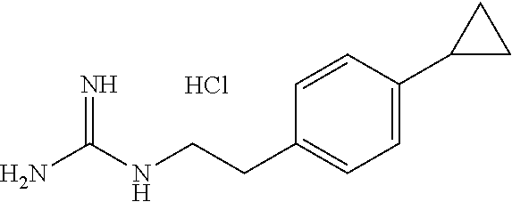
Cl.C(C1=CC=C(C2CC2)C=C1)CNC(N)=N
